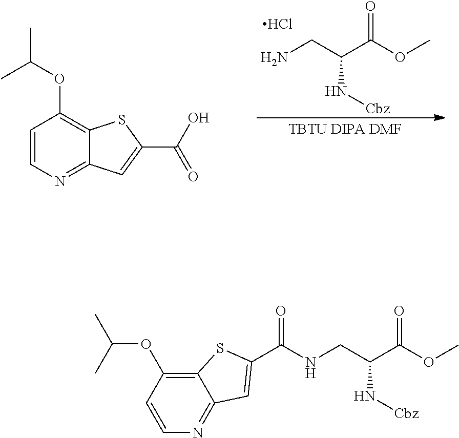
C1=CN=C2C(=C1OC(C)C)SC(C(O)=O)=C2.O=C(OC)C(CN)N[Cbz].Cl.C12=C(OC(C)C)C=CN=C1C=C(C(=O)NCC(C(OC)=O)N[Cbz])S2
